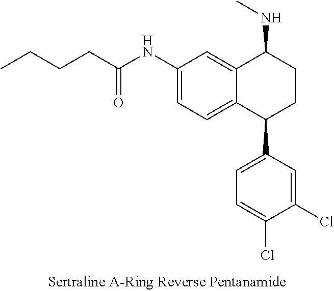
C12=CC(NC(=O)CCCC)=CC=C1C(C1=CC=C(Cl)C(Cl)=C1)CCC2NC
